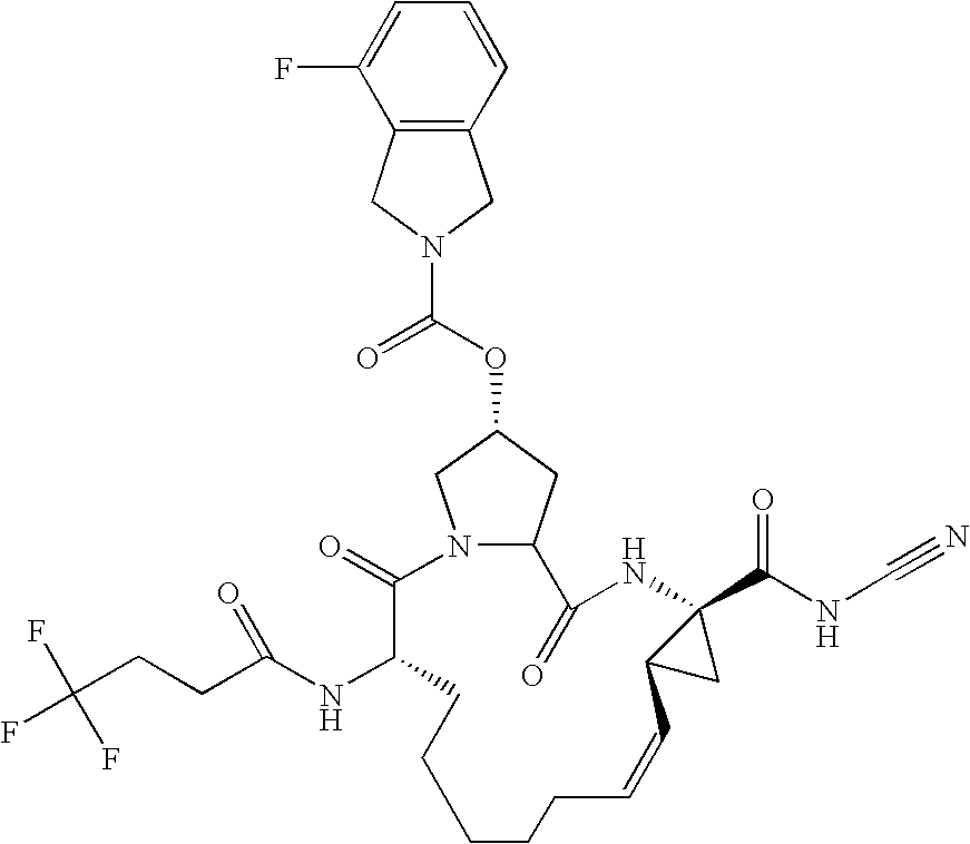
N12C(CC(OC(=O)N3CC4=C(C3)C(F)=CC=C4)C1)C(=O)NC1(C(NC#N)=O)C(C1)C=CCCCCCC(NC(CCC(F)(F)F)=O)C2=O
